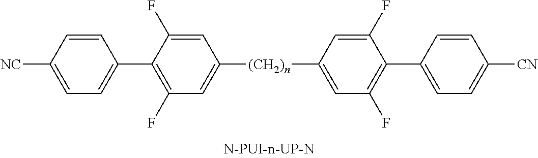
[(CH2)n](C1=CC(F)=C(C2=CC=C([CN])C=C2)C(F)=C1)C1=CC(F)=C(C2=CC=C([CN])C=C2)C(F)=C1
